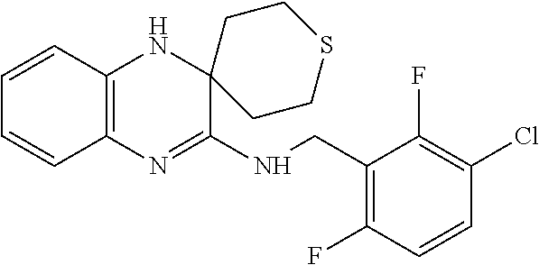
C1(CNC2=NC3=C(NC24CCSCC4)C=CC=C3)=C(F)C=CC(Cl)=C1F
